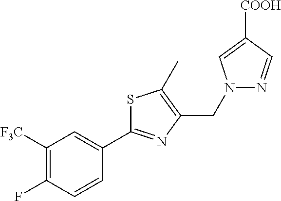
C1([F3C])=C(F)C=CC(C2=NC(CN3N=CC([COOH])=C3)=C(C)S2)=C1
